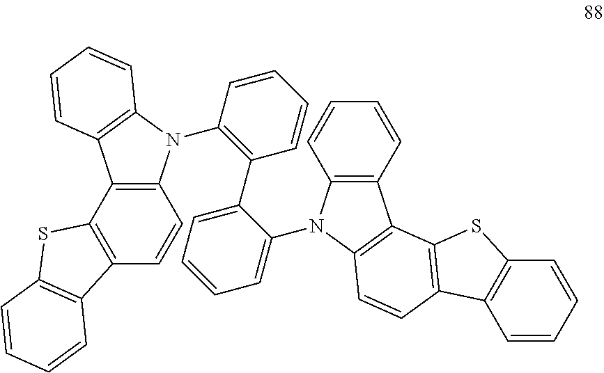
C12=C(N(C3=C(C4=CC=CC=C4N4C5=C(C=CC=C5)C5=C4C=CC4=C5SC5=C4C=CC=C5)C=CC=C3)C3=C1C=CC=C3)C=CC1=C2SC2=C1C=CC=C2
